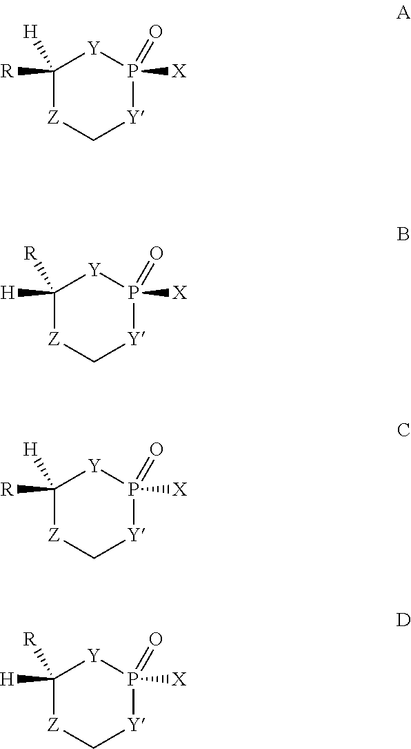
C1([R])([H])[Z]C[Y]P([X])(=O)[Y]1.C1([H])([R])[Z]C[Y]P([X])(=O)[Y]1.C1([R])([H])[Z]C[Y]P([X])(=O)[Y]1.C1([H])([R])[Z]C[Y]P([X])(=O)[Y]1
